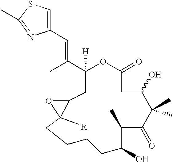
C1([H])(C(C)=CC2=CSC(C)=N2)CC2C([R])(CCCCC(O)C(C)C(=O)C(C)(C)C(O)CC(=O)O1)O2
